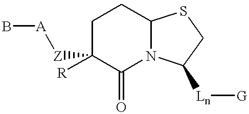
C1C([R])([Z][A]B)C(=O)N2C(C1)SCC2[Ln][G]
